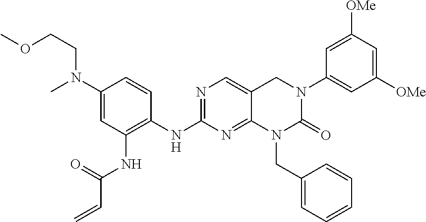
C1(N(CCOC)C)=CC(NC(C=C)=O)=C(NC2=NC=C3C(=N2)N(CC2=CC=CC=C2)C(=O)N(C2=CC([OMe])=CC([OMe])=C2)C3)C=C1
